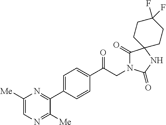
C1(C(CN2C(=O)C3(NC2=O)CCC(F)(F)CC3)=O)=CC=C(C2=NC([Me])=CN=C2[Me])C=C1
